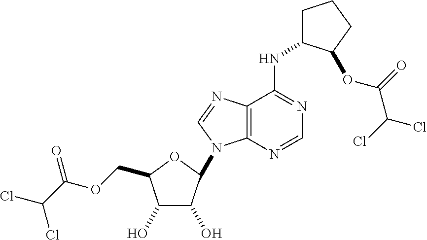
C12=C(N=CN=C1NC1CCCC1OC(=O)C(Cl)Cl)N(C1C(O)C(O)C(COC(C(Cl)Cl)=O)O1)C=N2
